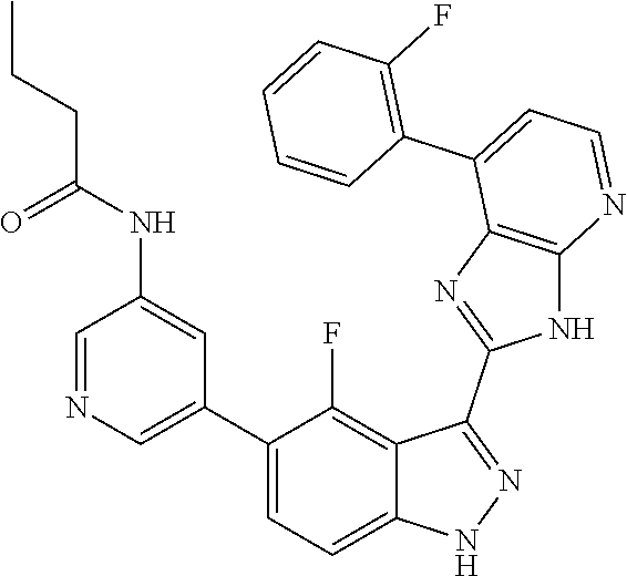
C1=NC=C(C2=CC=C3C(=C2F)C(C2=NC4=C(N2)N=CC=C4C2=C(F)C=CC=C2)=NN3)C=C1NC(CCC)=O
